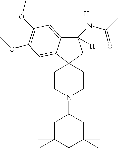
C1C(C)(C)CC(C)(C)CC1N1CCC2(CC1)C1=CC(OC)=C(OC)C=C1C(NC(C)=O)([H])C2.[H]
